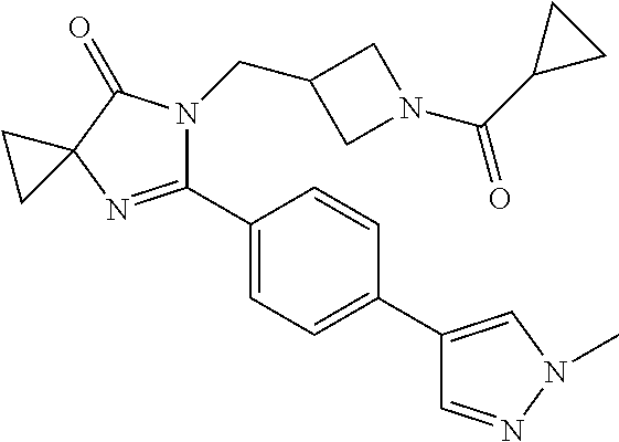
C12(N=C(C3=CC=C(C4=CN(C)N=C4)C=C3)N(CC3CN(C(C4CC4)=O)C3)C1=O)CC2
